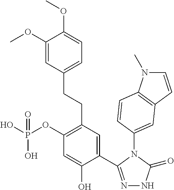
N1(C2=CC3=C(N(C)C=C3)C=C2)C(C2=CC(CCC3=CC=C(OC)C(OC)=C3)=C(OP(O)(O)=O)C=C2O)=NNC1=O
